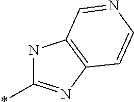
*C1=NC2=C(N1)C=NC=C2
